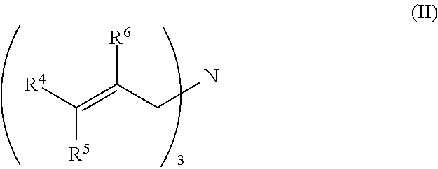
[R4]C(=C(CN)[R6])[R5]
